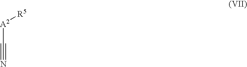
[A2](C#N)[R5]
